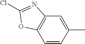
C1=CC(C)=CC2=C1OC(Cl)=N2
